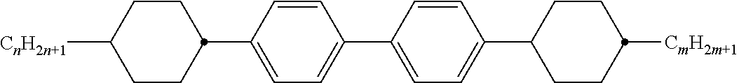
C1CC(C2=CC=C(C3=CC=C(C4CCC([CmH2m+1])CC4)C=C3)C=C2)CCC1[CnH2n+1]
